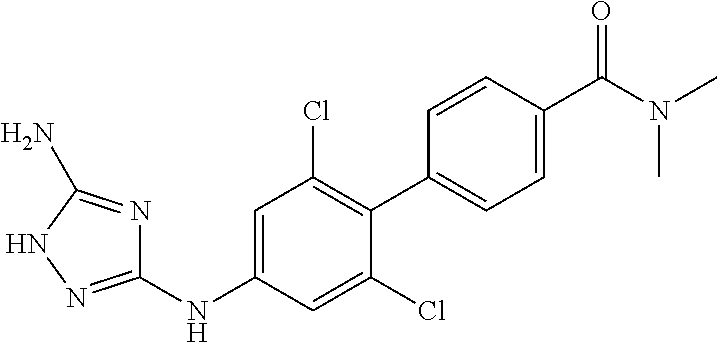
C1(NC2=CC(Cl)=C(C3=CC=C(C(N(C)C)=O)C=C3)C(Cl)=C2)=NNC(N)=N1
